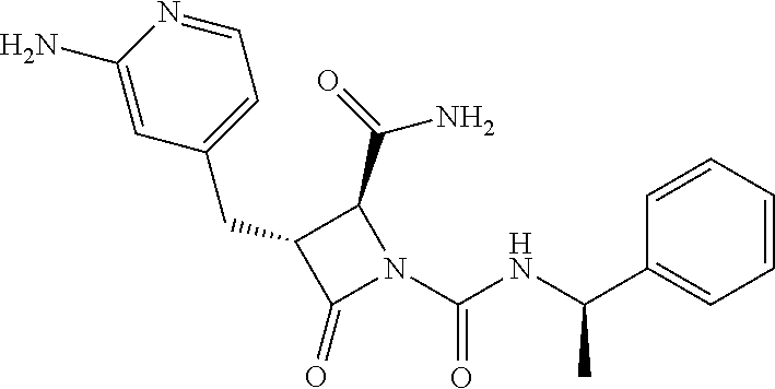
N1=CC=C(CC2C(=O)N(C(NC(C3=CC=CC=C3)C)=O)C2C(N)=O)C=C1N
